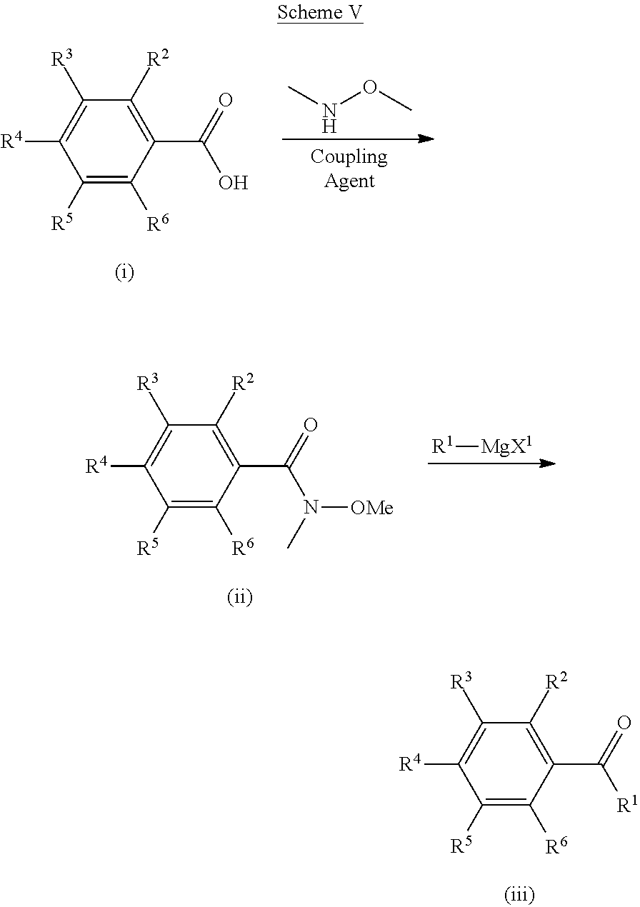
C1([R5])=C([R6])C(C(O)=O)=C([R2])C([R3])=C1[R4].CNOC.C1([R5])=C([R6])C(C(N(C)[OMe])=O)=C([R2])C([R3])=C1[R4].[R1][MgX1].C1([R5])=C([R6])C(C([R1])=O)=C([R2])C([R3])=C1[R4]
